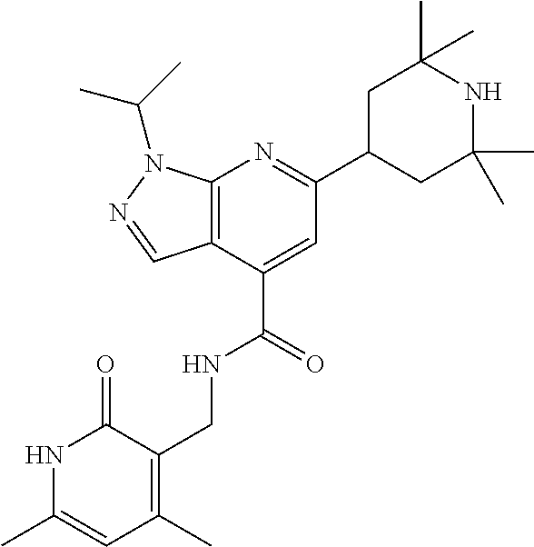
C12=C(C(C(NCC3=C(C)C=C(C)NC3=O)=O)=CC(C3CC(C)(C)NC(C)(C)C3)=N1)C=NN2C(C)C
